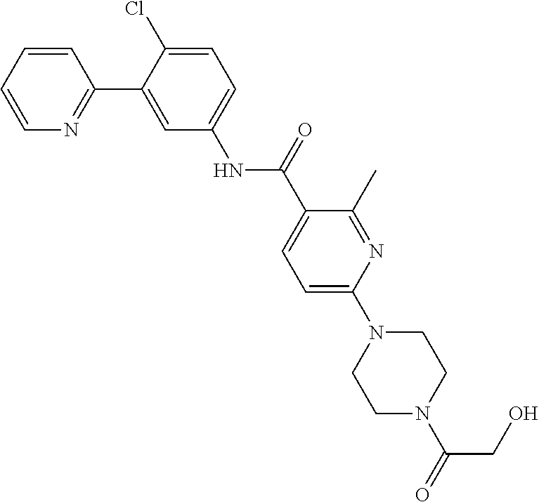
C1=CC=CN=C1C1=CC(NC(C2=CC=C(N3CCN(C(CO)=O)CC3)N=C2C)=O)=CC=C1Cl
